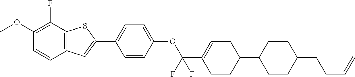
COC1=C(F)C2=C(C=C1)C=C(C1=CC=C(OC(C3=CCC(C4CCC(CCC=C)CC4)CC3)(F)F)C=C1)S2
